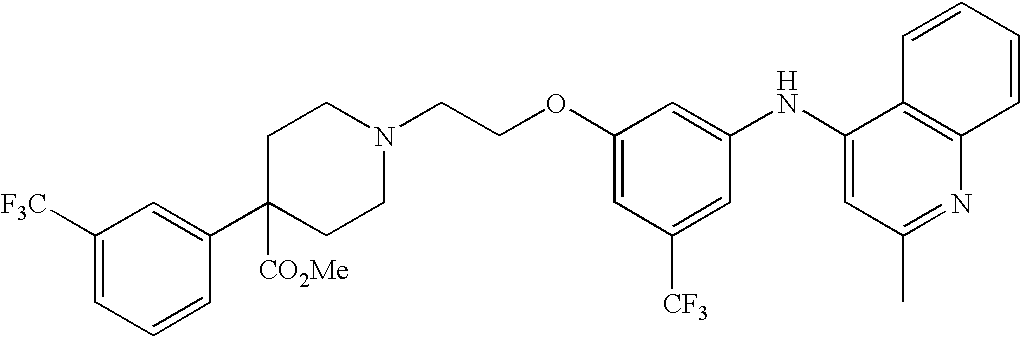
N1(CCOC2=CC([CF3])=CC(NC3=CC(C)=NC4=C3C=CC=C4)=C2)CCC(C2=CC([CF3])=CC=C2)([CO2Me])CC1
